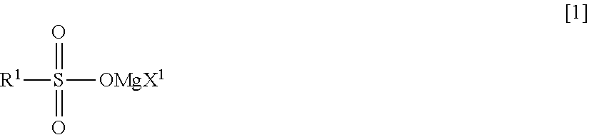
[R1]S([OMgX1])(=O)=O
